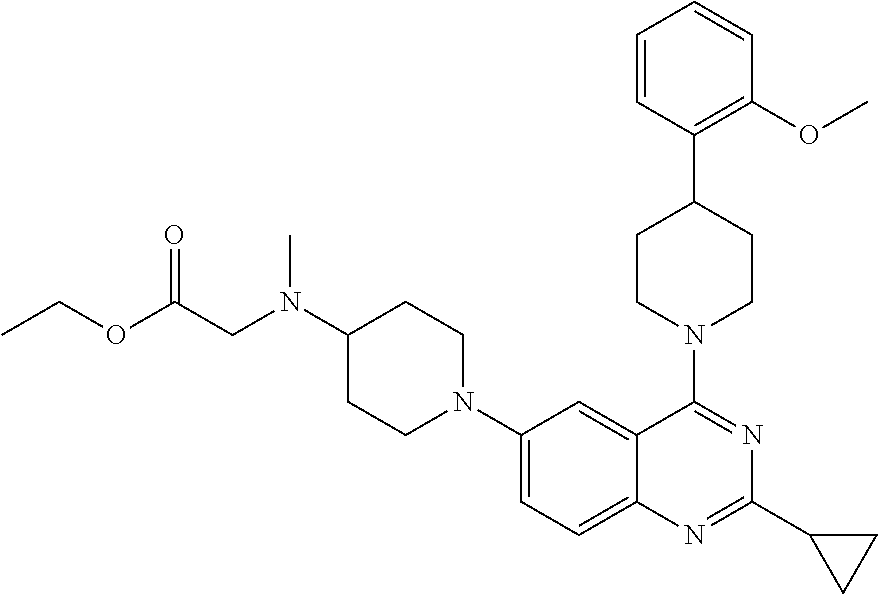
C1(N2CCC(N(CC(OCC)=O)C)CC2)=CC=C2C(=C1)C(N1CCC(C3=C(OC)C=CC=C3)CC1)=NC(C1CC1)=N2
